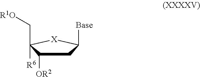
[Base]C1CC([OR2])C([R6])(C[R1O])[X]1
